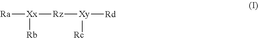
[Ra][Xx]([Rz][Xy]([Rd])[Rc])[Rb]
